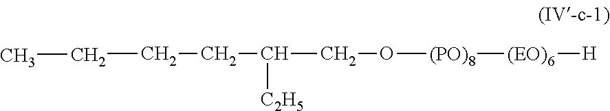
C(CCC(CO[(PO)8][(EO)6][H])[C2H5])C
